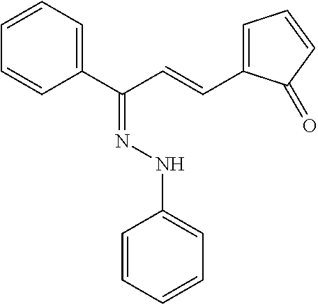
C1=C(C(C=CC2=CC=CC2=O)=NNC2=CC=CC=C2)C=CC=C1
